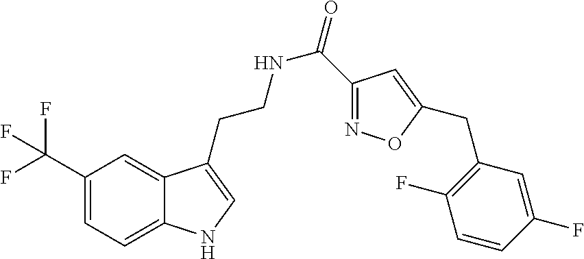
C12=CC=C(C(F)(F)F)C=C1C(CCNC(=O)C1=NOC(CC3=C(F)C=CC(F)=C3)=C1)=CN2
